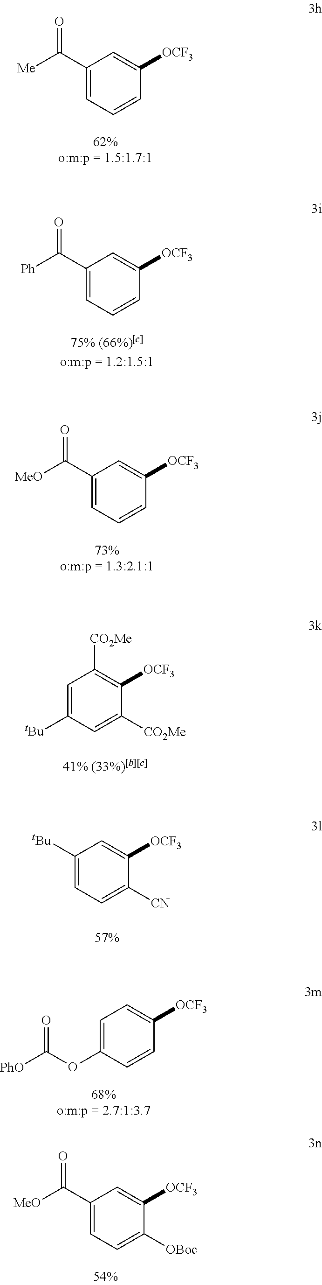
C1(C([Me])=O)=CC=CC([OCF3])=C1.C1(C([Ph])=O)=CC=CC([OCF3])=C1.C1(C([MeO])=O)=CC=CC([OCF3])=C1.C1=C([tBu])C=C([CO2Me])C([OCF3])=C1[CO2Me].C1([tBu])=CC=C([CN])C([OCF3])=C1.C1=C(OC([PhO])=O)C=CC([OCF3])=C1.C1(C([MeO])=O)=CC=C([OBoc])C([OCF3])=C1
